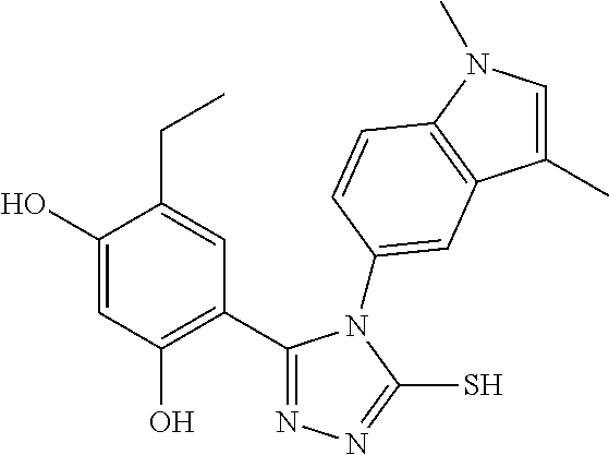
C1(C2=C(O)C=C(O)C(CC)=C2)=NN=C(S)N1C1=CC2=C(N(C)C=C2C)C=C1
